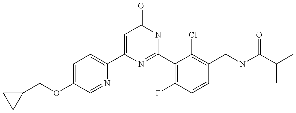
C1(C2=CC=C(OCC3CC3)C=N2)=CC(=O)NC(C2=C(F)C=CC(CNC(C(C)C)=O)=C2Cl)=N1
